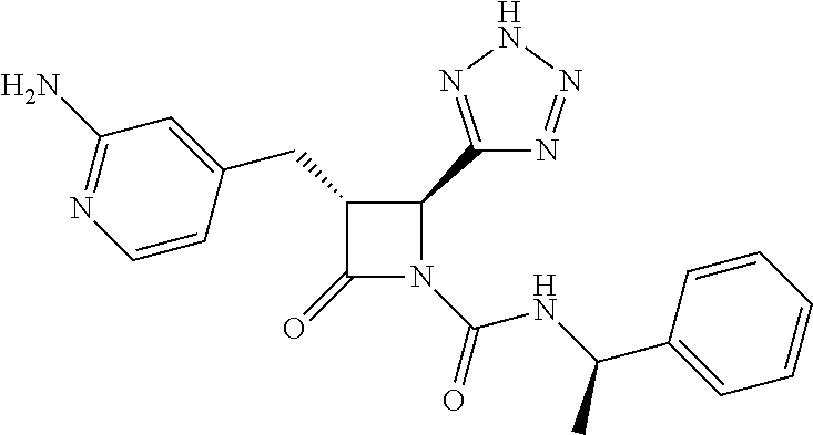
C1(CC2=CC(N)=NC=C2)C(=O)N(C(=O)NC(C2=CC=CC=C2)C)C1C1=NNN=N1
